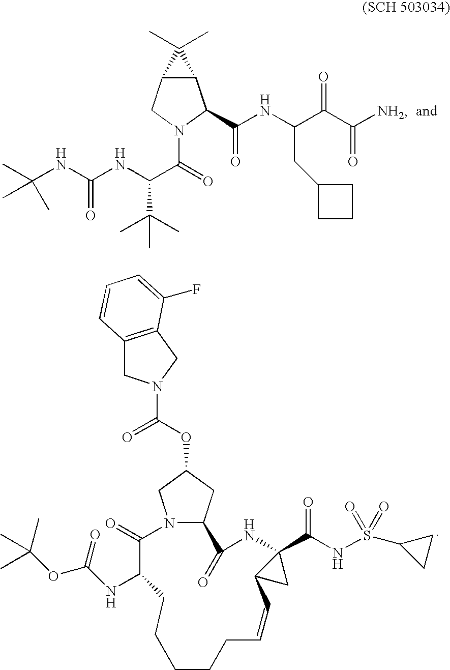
N12C(CC(OC(=O)N3CC4=C(C3)C(F)=CC=C4)C1)C(=O)NC1(C(NS(C3CC3)(=O)=O)=O)C(C1)C=CCCCCCC(NC(OC(C)(C)C)=O)C2=O.CC(NC(NC(C(=O)N1CC2C(C1C(NC(C(C([NH2])=O)=O)CC1CCC1)=O)C2(C)C)C(C)(C)C)=O)(C)C
